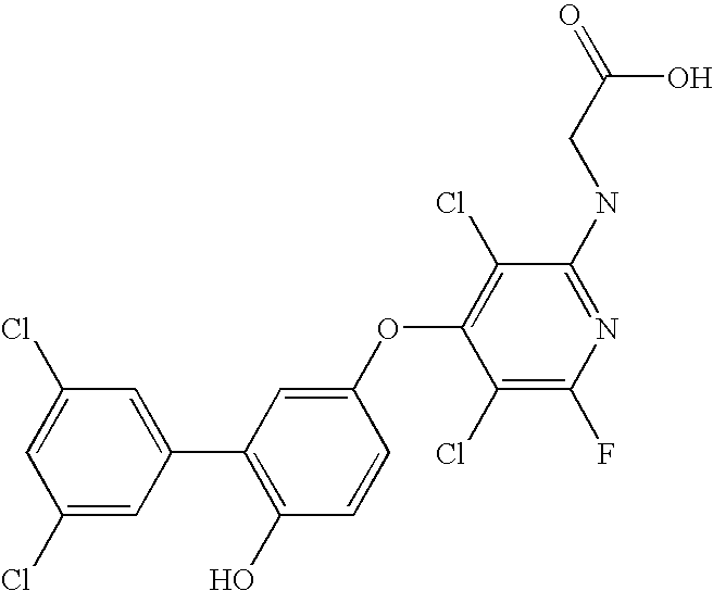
O=C(CNC1=NC(F)=C(Cl)C(OC2=CC(C3=CC(Cl)=CC(Cl)=C3)=C(O)C=C2)=C1Cl)O
